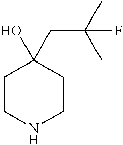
C1CNCCC1(O)CC(C)(C)F
